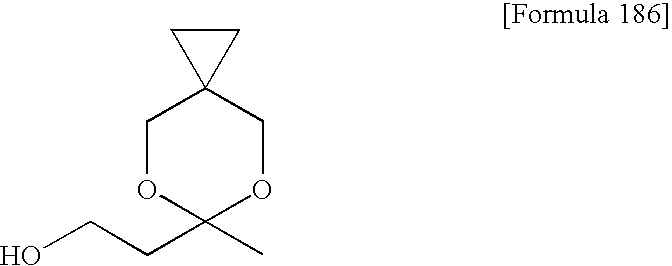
C1OC(CCO)(C)OCC12CC2
